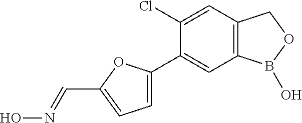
C1=C(C2=CC3=C(C=C2Cl)COB3O)OC(C=NO)=C1
